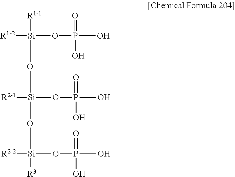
[R1-2][Si](OP(O)(=O)O)([R1-1])O[Si]([R2-1])(OP(O)(=O)O)O[Si]([R3])([R2-2])OP(O)(=O)O
